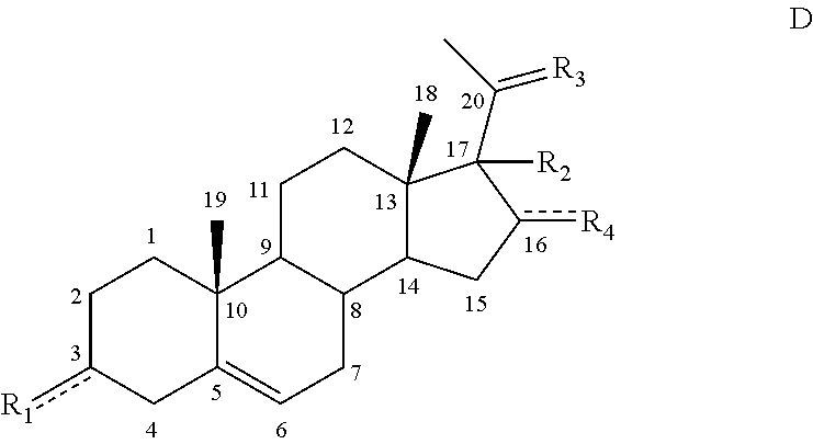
C1c([R1])CC2=CCC3C(C2(C)C1)CCC1(C)C3Cc([R4])C1(C(C)=[R3])[R2]
